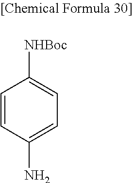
C1=CC(N)=CC=C1[NHBoc]
